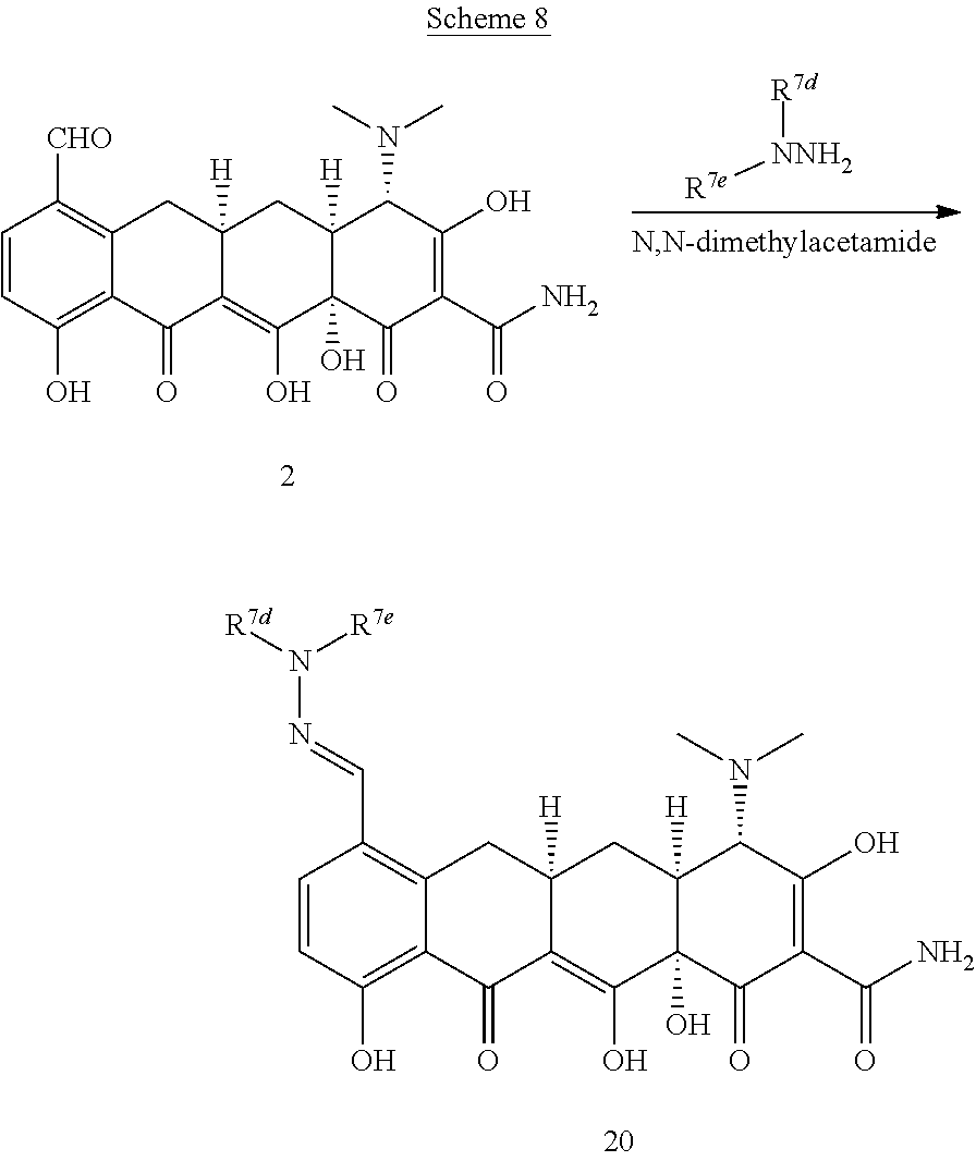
C1=CC(O)=C2C(=C1[CHO])CC1([H])C(=C(O)C3(O)C([H])(C1)C(N(C)C)C(O)=C(C(N)=O)C3=O)C2=O.[NNH2]([R7d])[R7e].C1=CC(O)=C2C(=C1C=NN([R7d])[R7e])CC1([H])C(=C(O)C3(O)C([H])(C1)C(N(C)C)C(O)=C(C(N)=O)C3=O)C2=O
